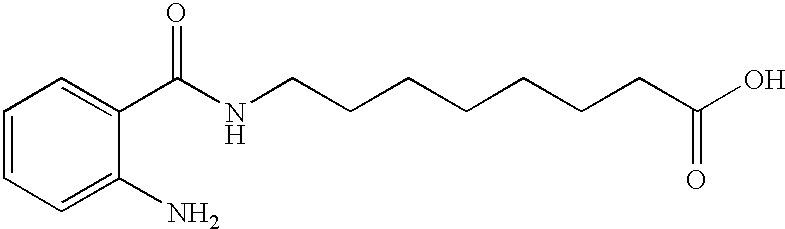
C1=CC=C(N)C(C(NCCCCCCCC(O)=O)=O)=C1
